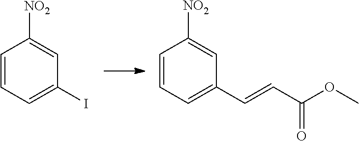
C1=CC=C(I)C=C1[NO2].C1=CC=C(C=CC(OC)=O)C=C1[NO2]
